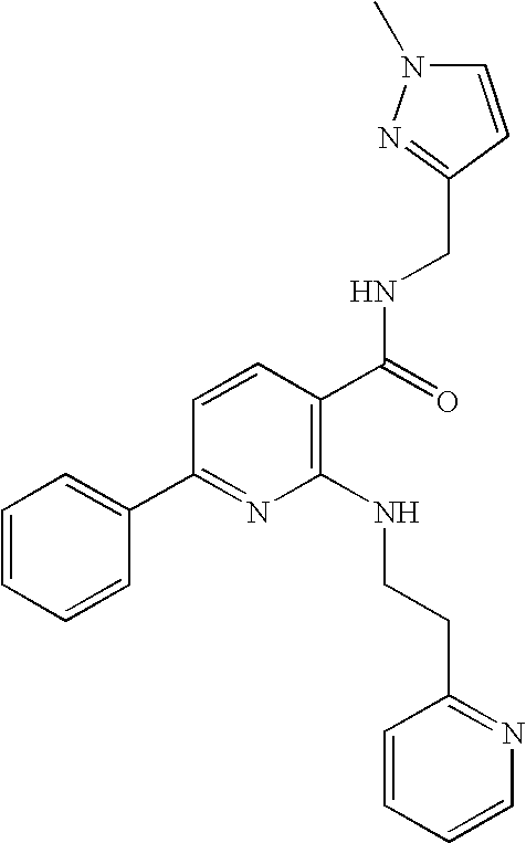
C(NC(C1=C(NCCC2=NC=CC=C2)N=C(C2=CC=CC=C2)C=C1)=O)C1=NN(C)C=C1
